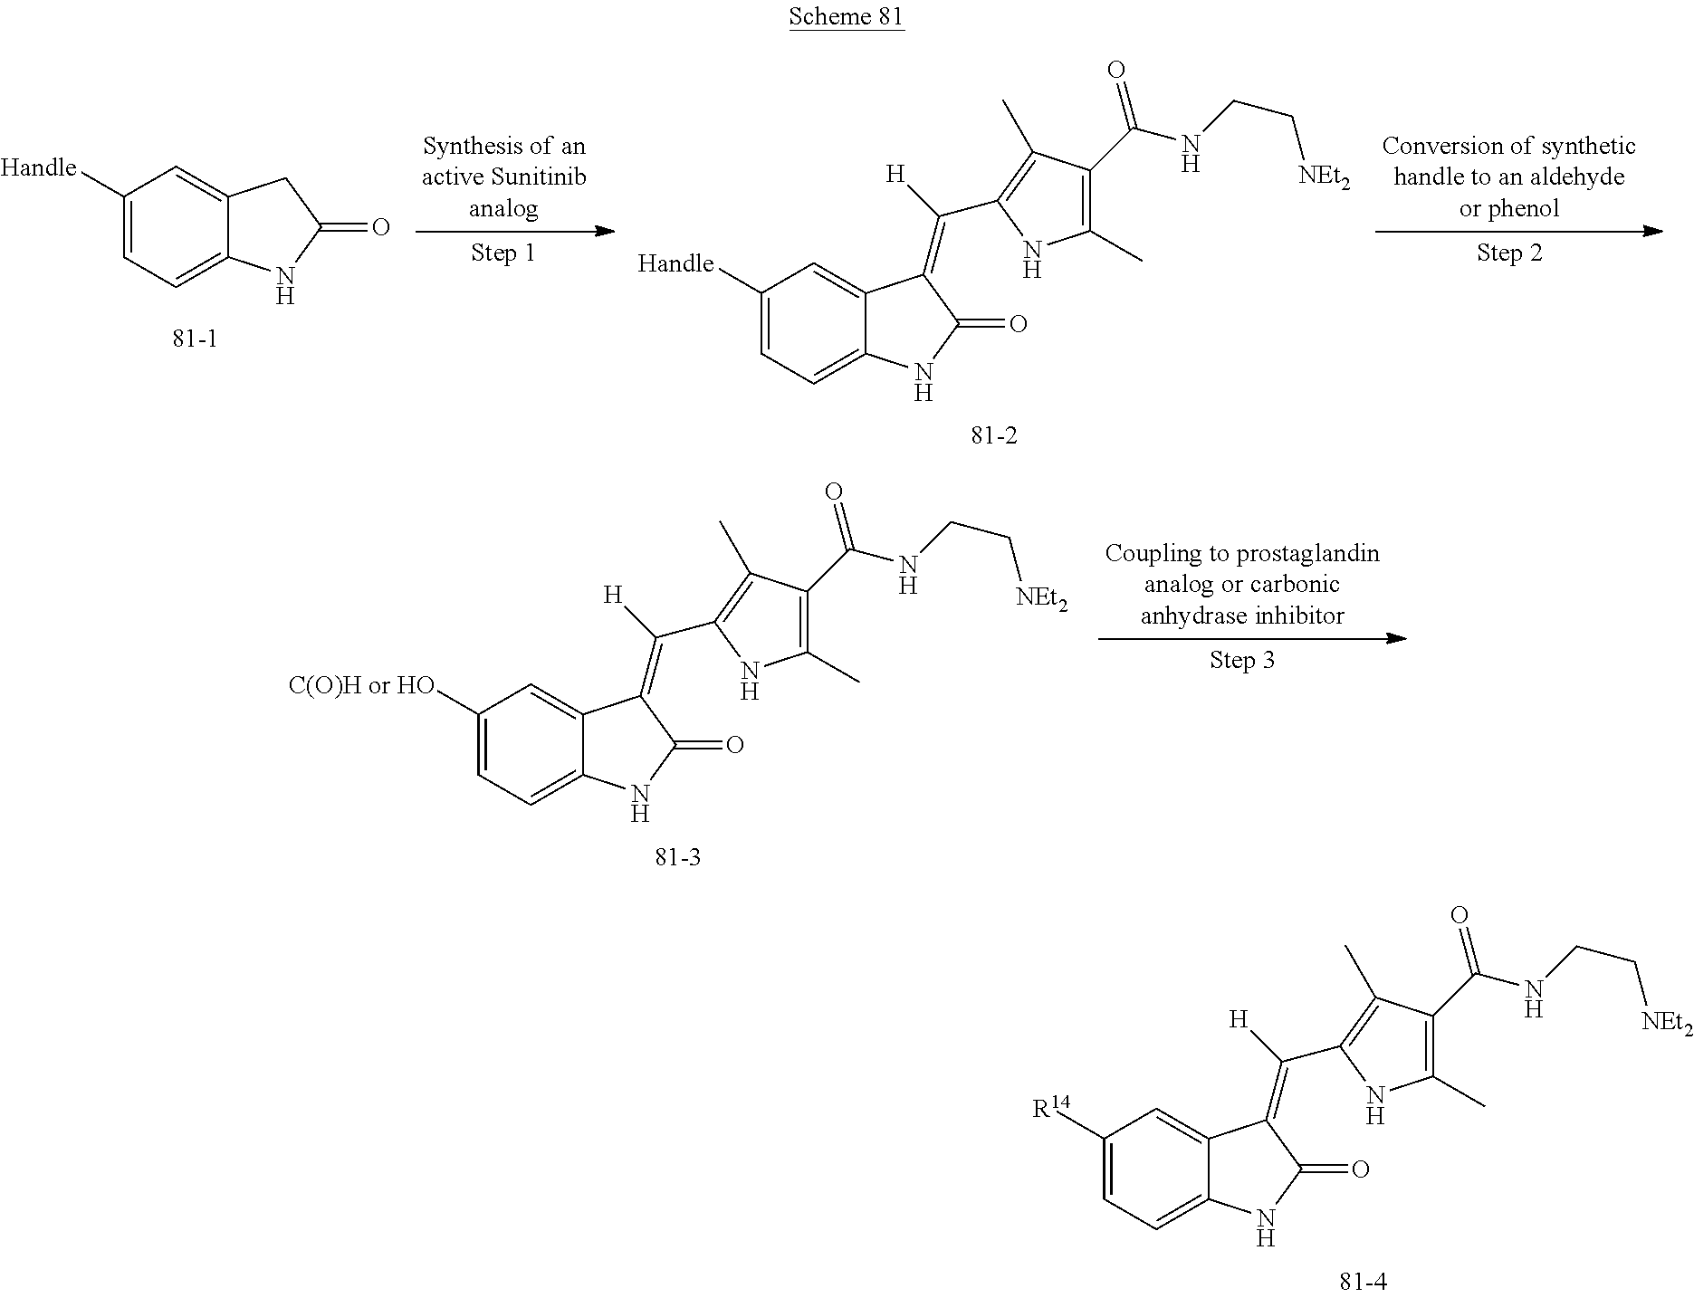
C1([R14])=CC=C2C(=C1)C(=C([H])C1=C(C)C(C(NCC[NEt2])=O)=C(C)N1)C(=O)N2.C1([Handle])=CC=C2C(=C1)CC(=O)N2.C1([Handle])=CC=C2C(=C1)C(=C([H])C1=C(C)C(C(NCC[NEt2])=O)=C(C)N1)C(=O)N2.C1([C(O)H or HO])=CC=C2C(=C1)C(=C([H])C1=C(C)C(C(NCC[NEt2])=O)=C(C)N1)C(=O)N2
